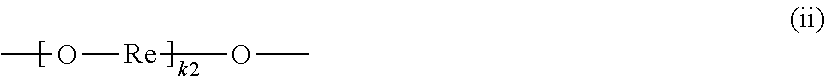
CO[Re]OC
